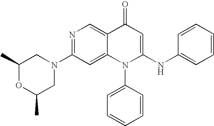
C1(C)OC(C)CN(C2=NC=C3C(=C2)N(C2=CC=CC=C2)C(NC2=CC=CC=C2)=CC3=O)C1
